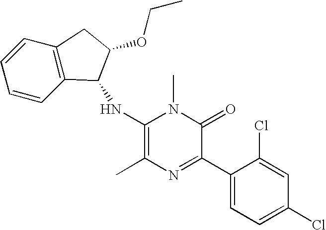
C1(NC2C3=C(C=CC=C3)CC2OCC)=C(C)N=C(C2=CC=C(Cl)C=C2Cl)C(=O)N1C
